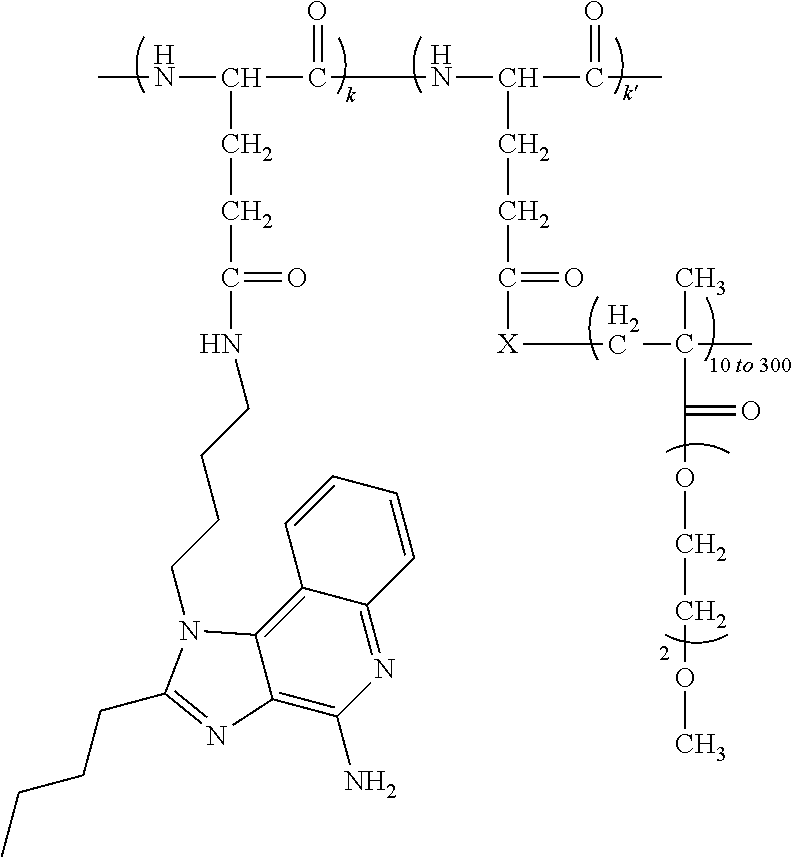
N(C(C(=O)NC(C(C)=O)CCC([X]CC(C)(C)C(=O)OCCOC)=O)CCC(NCCCCN1C2=C3C(=NC(N)=C2N=C1CCCC)C=CC=C3)=O)C
